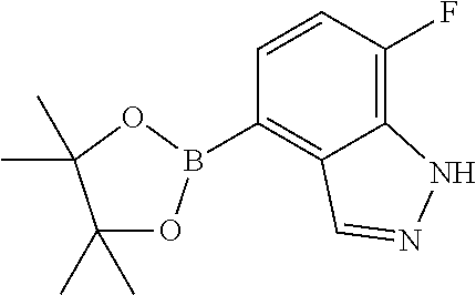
C1(C)(C)OB(C2=C3C(=C(F)C=C2)NN=C3)OC1(C)C
